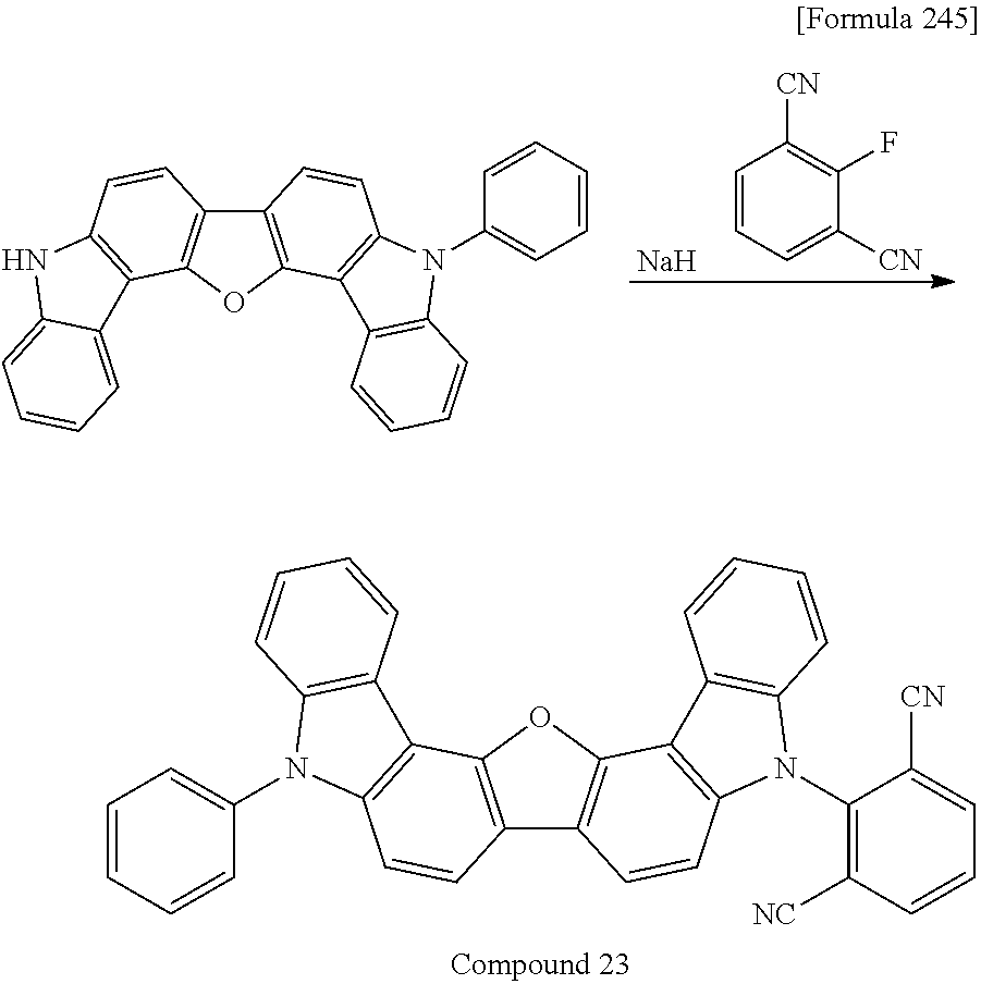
C1([CN])=CC=CC([CN])=C1F.[Na].C12=C(OC3=C1C=CC1=C3C3=CC=CC=C3N1)C1=C(C=C2)N(C2=CC=CC=C2)C2=C1C=CC=C2.C12=C(OC3=C1C=CC1=C3C3=C(N1C1=C([NC])C=CC=C1[CN])C=CC=C3)C1=C(C=C2)N(C2=CC=CC=C2)C2=C1C=CC=C2
